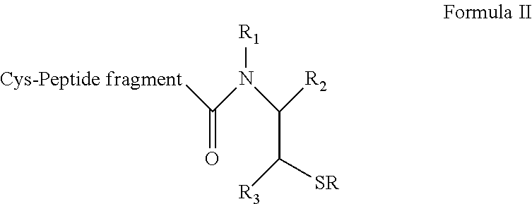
[R1]N(C([R2])C([SR])[R3])C(=O)[Cys-Peptide fragment]
